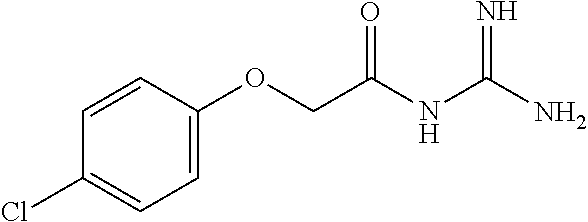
C(OC1=CC=C(Cl)C=C1)C(NC(N)=N)=O
